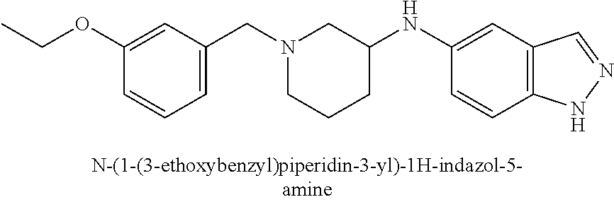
N1(CC2=CC=CC(OCC)=C2)CCCC(NC2=CC3=C(C=C2)NN=C3)C1
